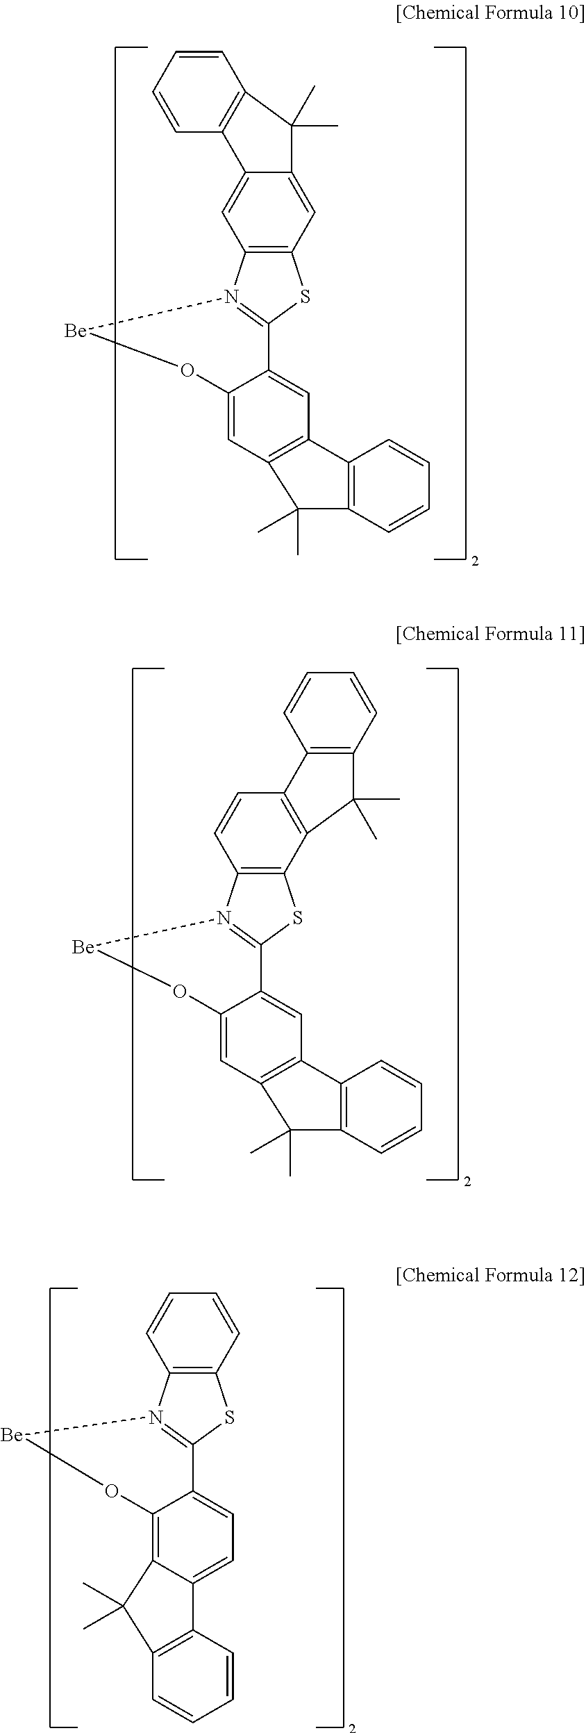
C12=C(C=CC=C1)SC1=N2[Be]OC2=C3C(=CC=C12)C1=C(C=CC=C1)C3(C)C.C12=C(C=C3C(=C1)C1=C(C=CC=C1)C3(C)C)SC1=N2[Be]OC2=CC3=C(C=C12)C1=C(C=CC=C1)C3(C)C.C12=C(C3=C(C=C1)N1=C(S3)C3=CC4=C(C=C3O[Be]1)C(C)(C)C1=C4C=CC=C1)C(C)(C)C1=C2C=CC=C1
